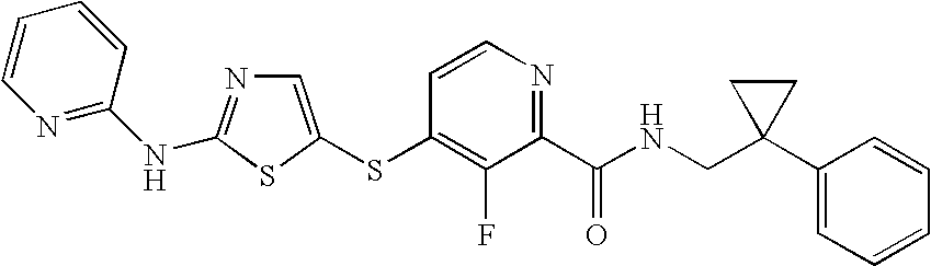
C1=C(SC2=C(F)C(C(NCC3(C4=CC=CC=C4)CC3)=O)=NC=C2)SC(NC2=NC=CC=C2)=N1
